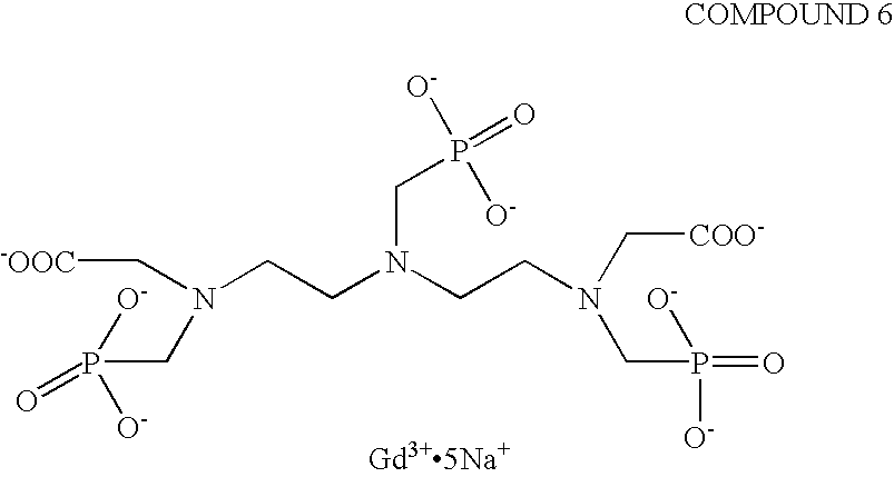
[Gd3+5Na+].N(CCN(CCN(C[-OOC])CP([O-])(=O)[O-])CP([O-])([O-])=O)(C[COO-])CP([O-])([O-])=O
